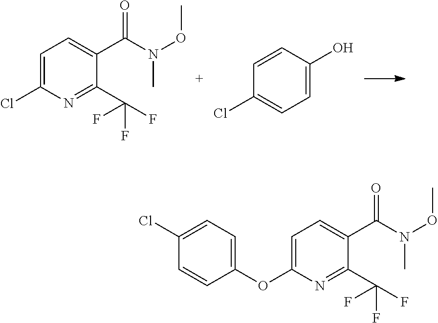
C1=C(Cl)N=C(C(F)(F)F)C(C(N(OC)C)=O)=C1.C1=CC(O)=CC=C1Cl.C1=C(OC2=CC=C(Cl)C=C2)N=C(C(F)(F)F)C(C(N(OC)C)=O)=C1
